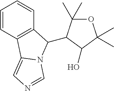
C1=CC2=C(C=C1)C(C1C(C)(C)OC(C)(C)C1O)N1C2=CN=C1
